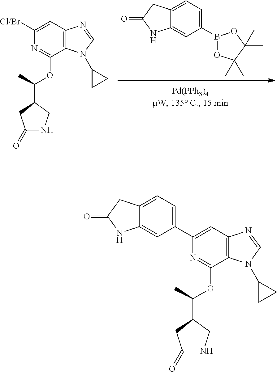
C12=CC(C3=CC4=C(C(OC(C)C5CC(=O)NC5)=N3)N(C3CC3)C=N4)=CC=C1CC(=O)N2.C1([Cl/Br])=CC2=C(C(OC(C)C3CC(=O)NC3)=N1)N(C1CC1)C=N2.C12=CC(B3OC(C)(C)C(C)(C)O3)=CC=C1CC(=O)N2
